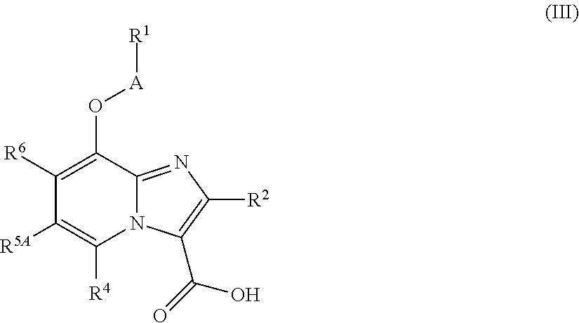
C1([R5A])=C([R4])N2C(=NC([R2])=C2C(=O)O)C(O[A][R1])=C1[R6]
